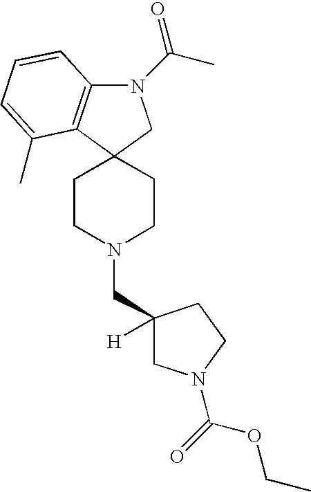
N1(C(C)=O)C2=C(C3(C1)CCN(CC1([H])CN(C(=O)OCC)CC1)CC3)C(C)=CC=C2
